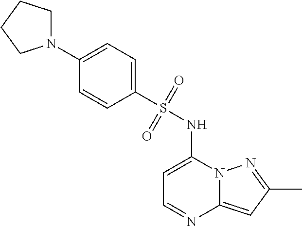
C1=C(NS(C2=CC=C(N3CCCC3)C=C2)(=O)=O)N2C(=CC(C)=N2)N=C1
